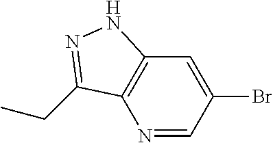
N1=CC(Br)=CC2=C1C(CC)=NN2
